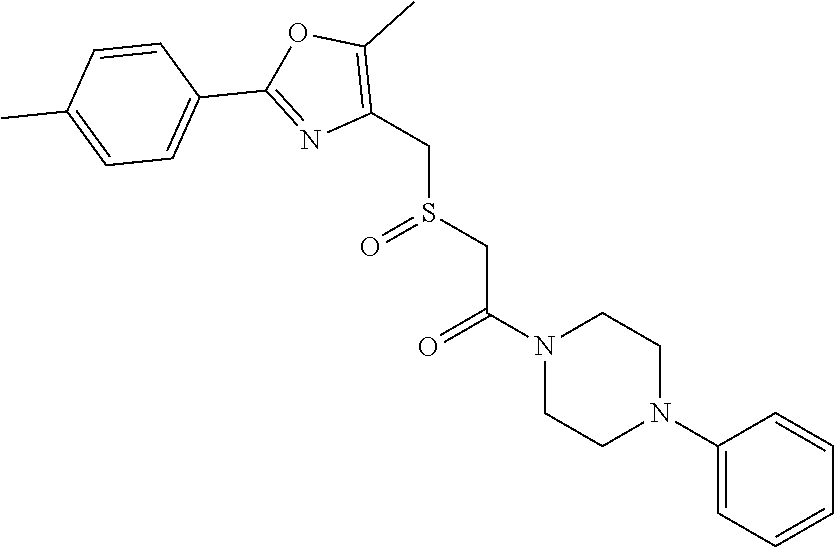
O=S(CC(=O)N1CCN(C2=CC=CC=C2)CC1)CC1=C(C)OC(C2=CC=C(C)C=C2)=N1
